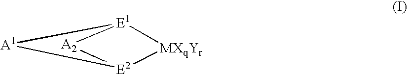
[MXqYr]1[E1]2[A1][E2]1[A2]2
